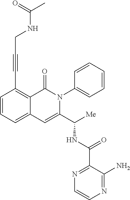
N(C(C1=CC2=CC=CC(C#CCNC(=O)C)=C2C(=O)N1C1=CC=CC=C1)[Me])C(C1=NC=CN=C1N)=O
